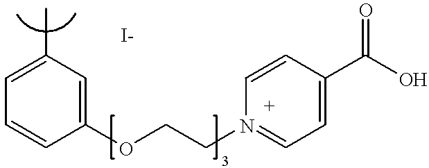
C1=C(C)C=C(OCCN2=CC=C(C(O)=O)C=C2)C=C1
